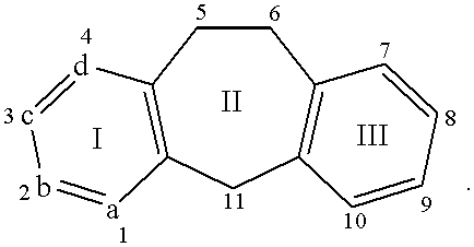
C1CC2=C(CC3=C1C=CC=C3)[a]=b-c=[d]2
